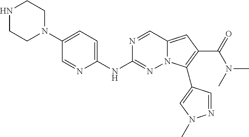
N1CCN(C2=CC=C(NC3=NN4C(=CC(C(=O)N(C)C)=C4C4=CN(C)N=C4)C=N3)N=C2)CC1
